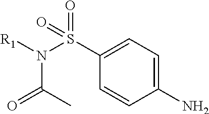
C1(S(N([R1])C(C)=O)(=O)=O)=CC=C(N)C=C1
